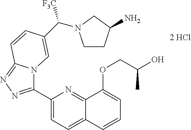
C1(C2=NN=C3N2C=C(C([F3C])N2CCC(N)C2)C=C3)=CC=C2C(=N1)C(OCC(O)C)=CC=C2
